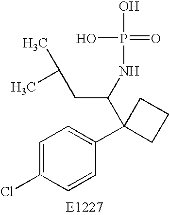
C1=C(Cl)C=CC(C2(C(NP(O)(=O)O)CC(C)C)CCC2)=C1
